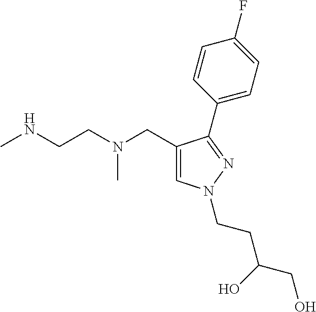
C1=C(CN(CCNC)C)C(C2=CC=C(F)C=C2)=NN1CCC(CO)O
